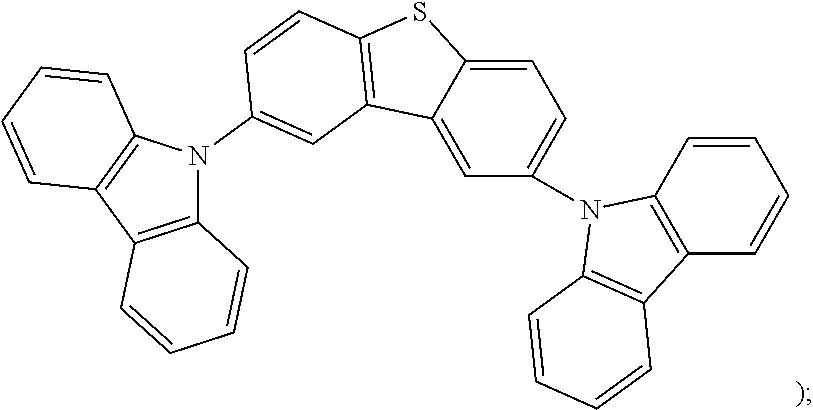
C1=C(N2C3=C(C=CC=C3)C3=C2C=CC=C3)C=C2C(=C1)SC1=C2C=C(N2C3=C(C4=C2C=CC=C4)C=CC=C3)C=C1
